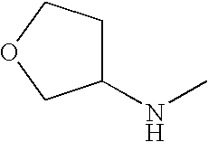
C1(NC)CCOC1
